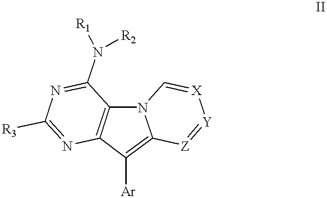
N12C3=C(C([Ar])=C1[Z]=[Y][X]=C2)N=C([R3])N=C3N([R1])[R2]
